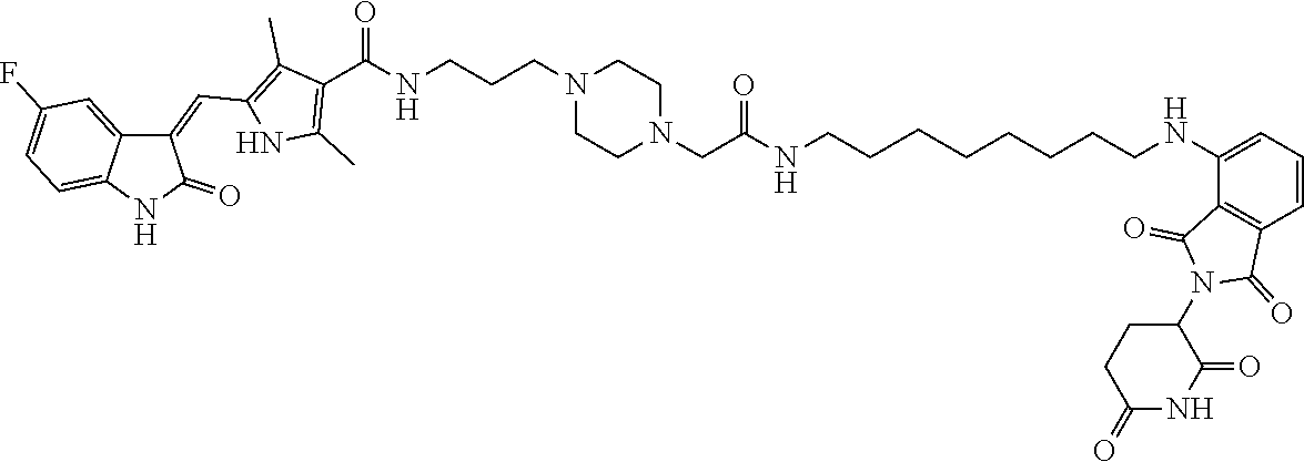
C1CN(CCCNC(C2=C(C)NC(C=C3C4=CC(F)=CC=C4NC3=O)=C2C)=O)CCN1CC(NCCCCCCCCNC1=CC=CC2=C1C(=O)N(C1CCC(=O)NC1=O)C2=O)=O
